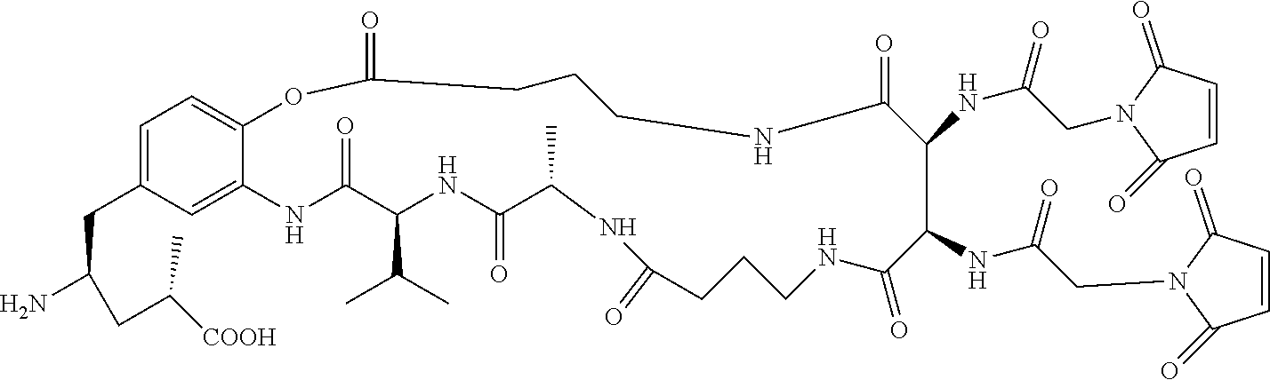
C1=C(CC(N)CC([COOH])C)C=C2C(=C1)OC(=O)CCCNC(=O)C(NC(=O)CN1C(=O)C=CC1=O)C(NC(CN1C(=O)C=CC1=O)=O)C(=O)NCCCC(=O)NC(C)C(=O)NC(C(C)C)C(=O)N2
